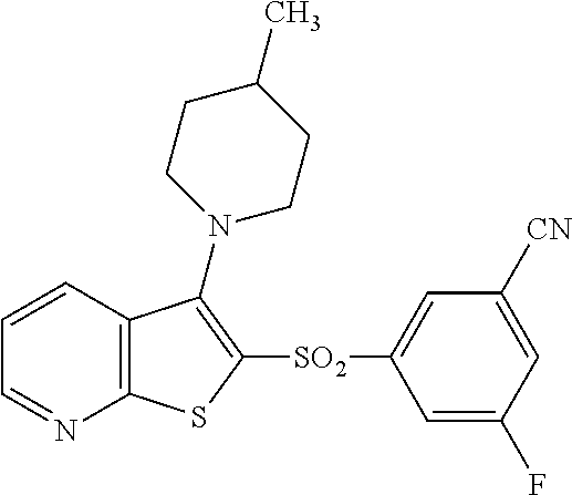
C1=CC2=C(N=C1)SC([SO2]C1=CC([CN])=CC(F)=C1)=C2N1CCC(C)CC1
